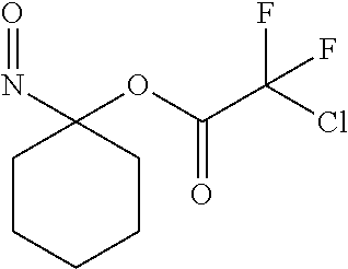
C1CCCCC1(N=O)OC(C(Cl)(F)F)=O
